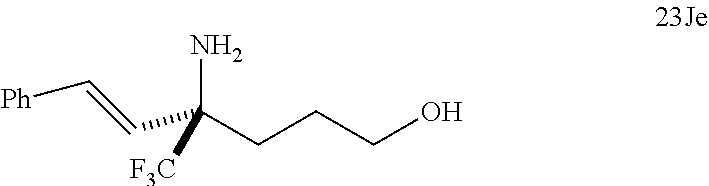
[Ph]C=CC(CCCO)(N)[F3C]
